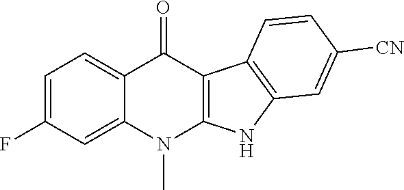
FC1=CC=C2C(=C1)N(C)C1=C(C2=O)C2=C(N1)C=C([CN])C=C2
